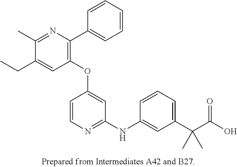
C1(OC2=CC(NC3=CC(C(C(O)=O)(C)C)=CC=C3)=NC=C2)=C(C2=CC=CC=C2)N=C(C)C(CC)=C1
